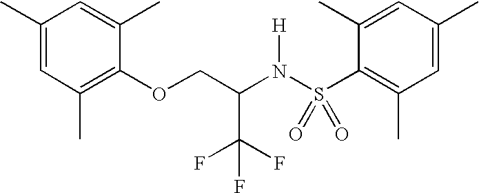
C1(C)=CC(C)=C(OCC(N(S(C2=C(C)C=C(C)C=C2C)(=O)=O)[H])C(F)(F)F)C(C)=C1
